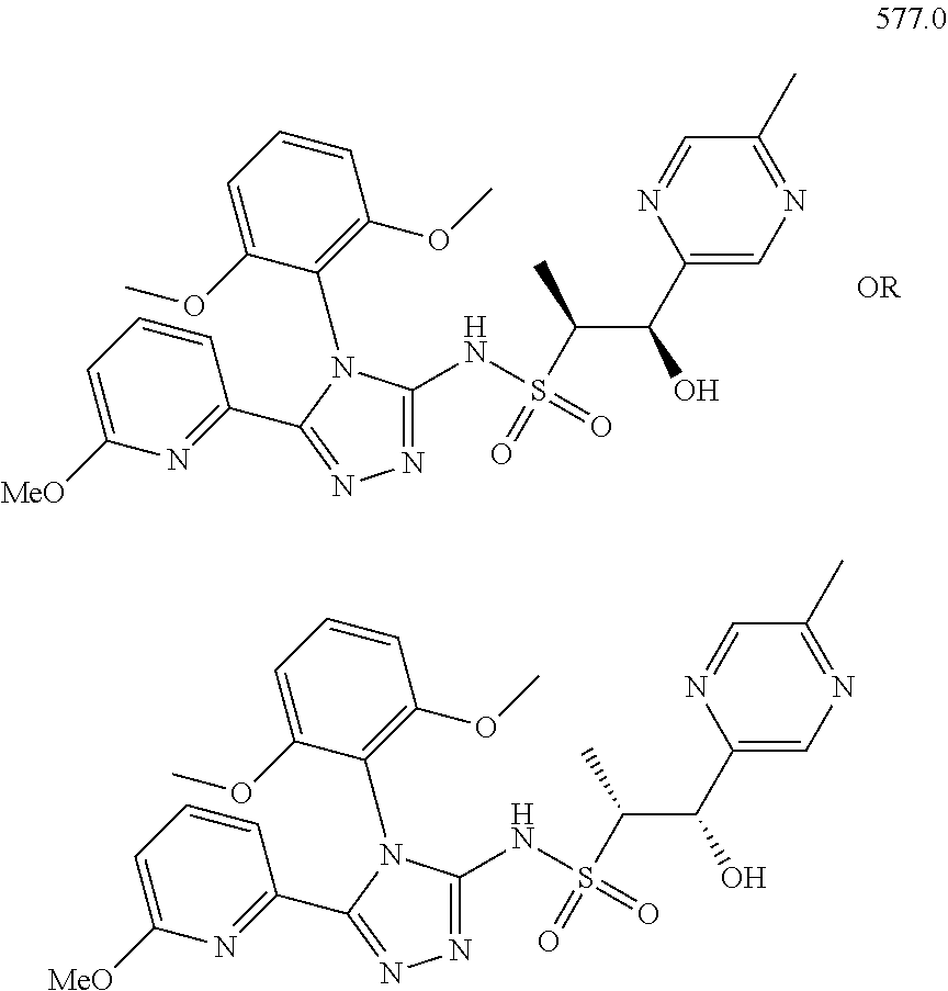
N(S(C(C(O)C1=CN=C(C)C=N1)C)(=O)=O)C1=NN=C(C2=NC([MeO])=CC=C2)N1C1=C(OC)C=CC=C1OC.N(S(C(C(O)C1=CN=C(C)C=N1)C)(=O)=O)C1=NN=C(C2=NC([MeO])=CC=C2)N1C1=C(OC)C=CC=C1OC
